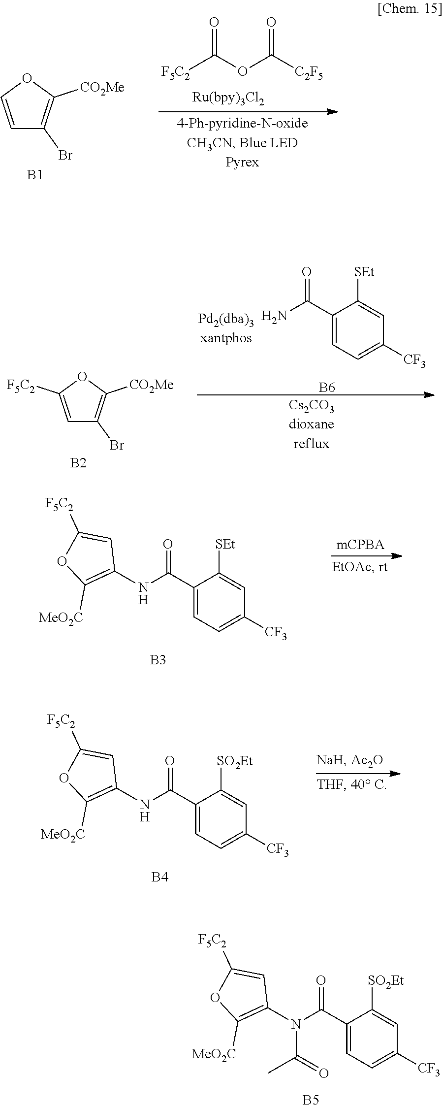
C1(C(N(C2=C([MeO2C])OC([F5C2])=C2)C(=O)C)=O)=CC=C([CF3])C=C1[SO2Et].[B5].[F5C2]C(OC([C2F5])=O)=O.C1(Br)=C([CO2Me])OC=C1.[B1].C1(Br)=C([CO2Me])OC([F5C2])=C1.[B2].C1(C(N)=O)=CC=C([CF3])C=C1[SEt].[B6].[Cs2CO3dioxanereflux].C1(C(NC2=C([MeO2C])OC([F5C2])=C2)=O)=CC=C([CF3])C=C1[SEt].[B3].C1(C(NC2=C([MeO2C])OC([F5C2])=C2)=O)=CC=C([CF3])C=C1[SO2Et].[B4]
